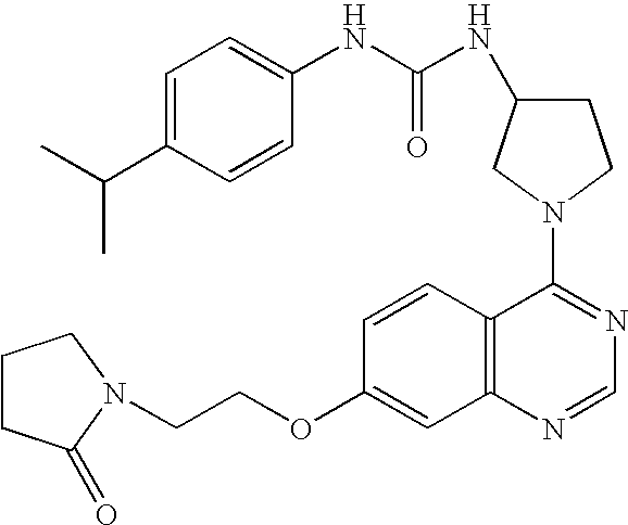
C1=C(C(C)C)C=CC(NC(=O)NC2CCN(C3=NC=NC4=C3C=CC(OCCN3C(=O)CCC3)=C4)C2)=C1
